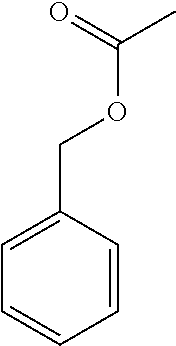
C(OCC1=CC=CC=C1)(=O)C
